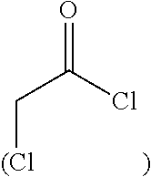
C(C[(Cl])(=O)Cl
